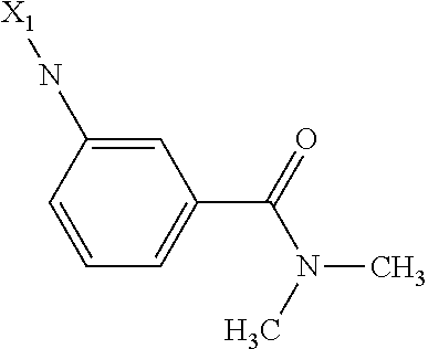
C1=C(N[X1])C=CC=C1C(=O)N(C)C
